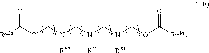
O(CN(CN(CN(COC([RA1a])=O)[RB1])[RX])[RB2])C([RA2a])=O
